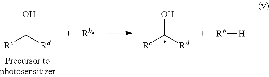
[Rc]C([Rd])O.[Rc]C([Rd])O.[Rb][H]
